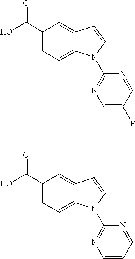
C1(C(O)=O)=CC=C2C(=C1)C=CN2C1=NC=C(F)C=N1.C1(C(O)=O)=CC=C2C(=C1)C=CN2C1=NC=CC=N1
